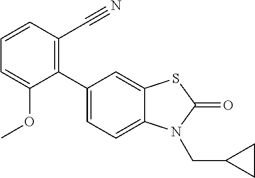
C1(C2=CC=C3C(=C2)SC(=O)N3CC2CC2)=C(C#N)C=CC=C1OC
